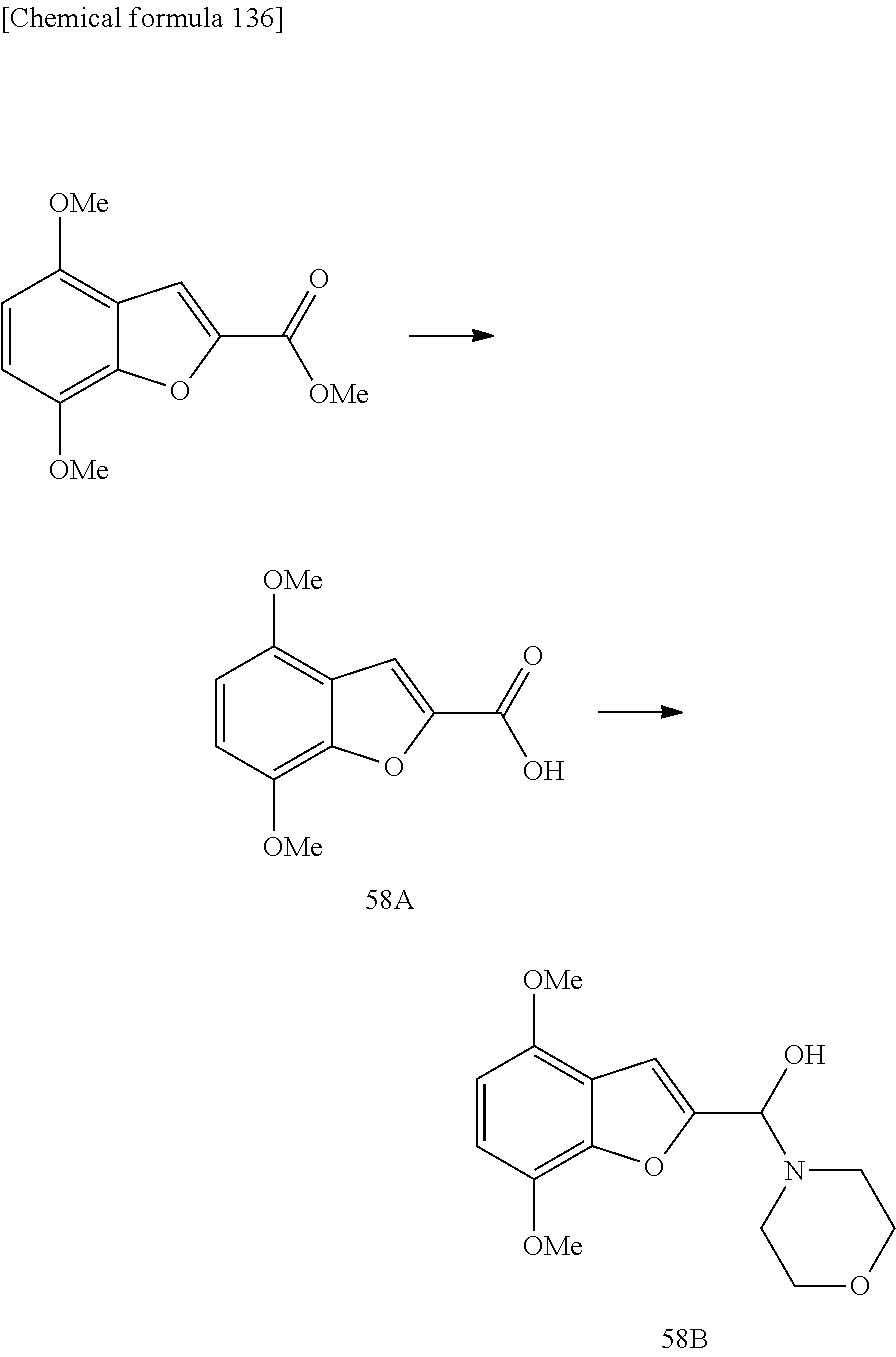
C1=CC([OMe])=C2C(=C1[OMe])C=C(C(O)N1CCOCC1)O2.C1=CC([OMe])=C2C(=C1[OMe])C=C(C(=O)[OMe])O2.C1=CC([OMe])=C2C(=C1[OMe])C=C(C(=O)O)O2
